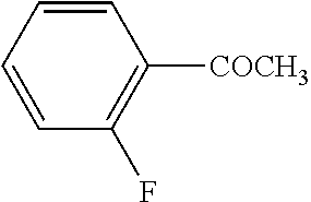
C1=CC=CC([COCH3])=C1F
